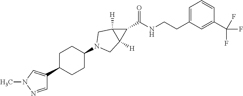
C1(C2=CN(C)N=C2)CCC(N2CC3([H])C(C(=O)NCCC4=CC=CC(C(F)(F)F)=C4)C3([H])C2)CC1
